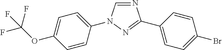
C1=CC(N2C=NC(C3=CC=C(Br)C=C3)=N2)=CC=C1OC(F)(F)F
